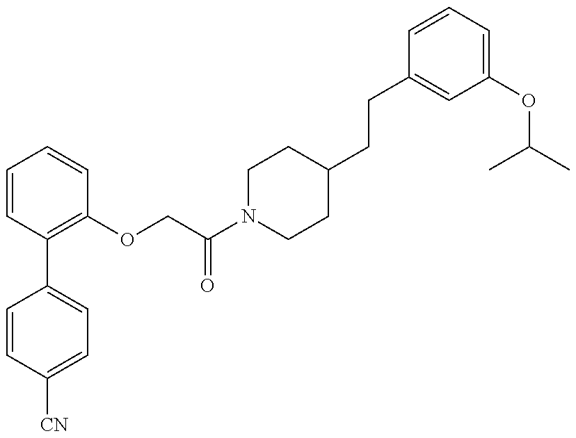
C1=CC(C2=CC=C([CN])C=C2)=C(OCC(=O)N2CCC(CCC3=CC(OC(C)C)=CC=C3)CC2)C=C1
